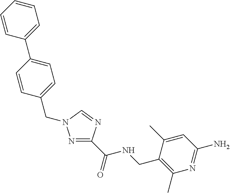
N1=C(C(=O)NCC2=C(C)N=C(N)C=C2C)N=CN1CC1=CC=C(C2=CC=CC=C2)C=C1
